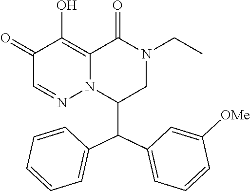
C1(=O)C=NN2C(=C1O)C(=O)N(CC)CC2C(C1=CC=CC=C1)C1=CC=CC([OMe])=C1
